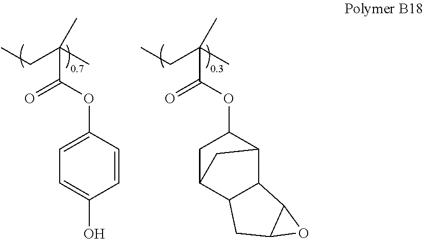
CCC(C)(C(OC1=CC=C(O)C=C1)=O)C.CCC(C)(C(OC1CC2C3C(C1C2)C1C(C3)O1)=O)C
